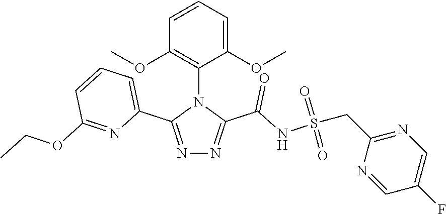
N1=C(C2=CC=CC(OCC)=N2)N(C2=C(OC)C=CC=C2OC)C(C(NS(CC2=NC=C(F)C=N2)(=O)=O)=O)=N1
